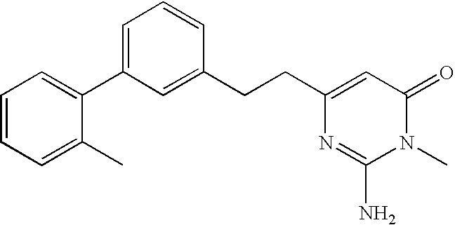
C1=CC=C(C)C(C2=CC=CC(CCC3=CC(=O)N(C)C(N)=N3)=C2)=C1
